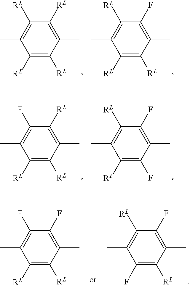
C1([RL])=C([RL])C(C)=C([RL])C([RL])=C1C.C1([RL])=C([RL])C(C)=C(F)C([RL])=C1C.C1([RL])=C([RL])C(C)=C([RL])C(F)=C1C.C1([RL])=C(F)C(C)=C(F)C([RL])=C1C.C1(F)=C([RL])C(C)=C(F)C([RL])=C1C.C1([RL])=C([RL])C(C)=C(F)C(F)=C1C
